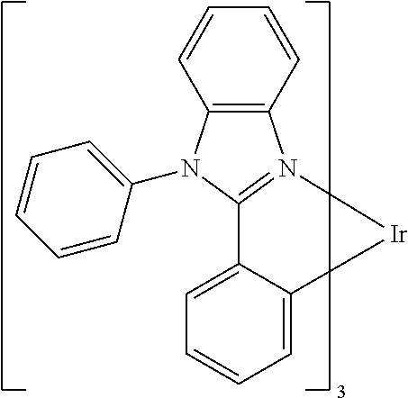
C12=C(C=CC=C1)N1=C(N2C2=CC=CC=C2)C2=CC=CC=C2[Ir]1
